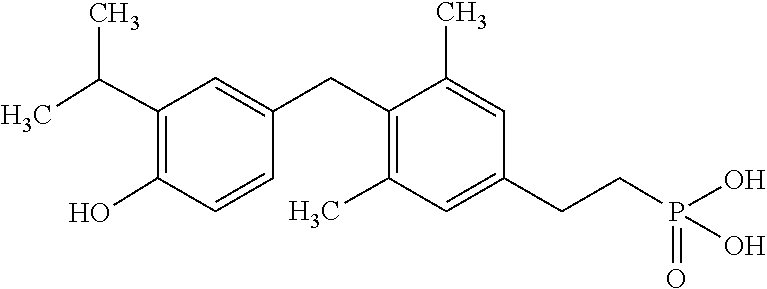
O=P(O)(CCC1=CC(C)=C(CC2=CC(C(C)C)=C(O)C=C2)C(C)=C1)O
